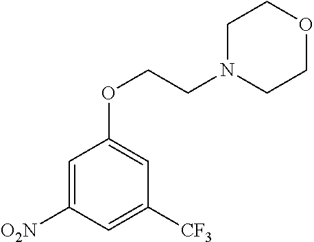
C1=C([O2N])C=C([CF3])C=C1OCCN1CCOCC1
